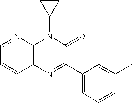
C1=NC2=C(C=C1)N=C(C1=CC=CC(C)=C1)C(=O)N2C1CC1
